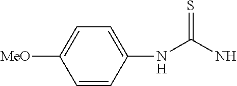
C1=CC(NC(N)=S)=CC=C1[MeO]
